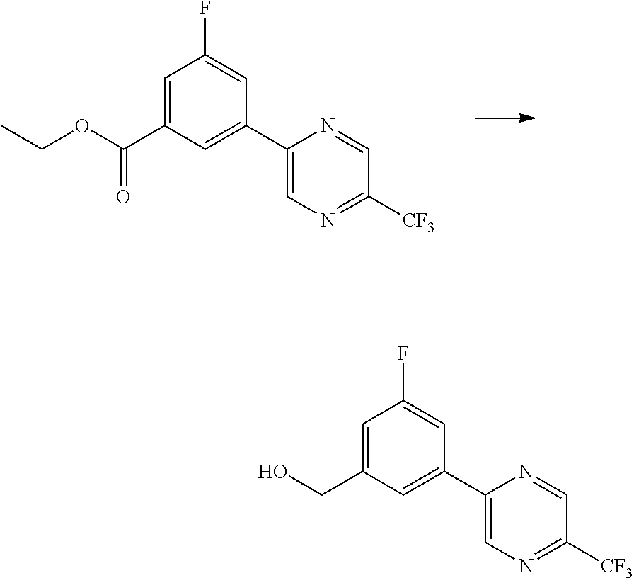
C1=C(C(OCC)=O)C=C(C2=CN=C([CF3])C=N2)C=C1F.C1=C(CO)C=C(C2=CN=C([CF3])C=N2)C=C1F
